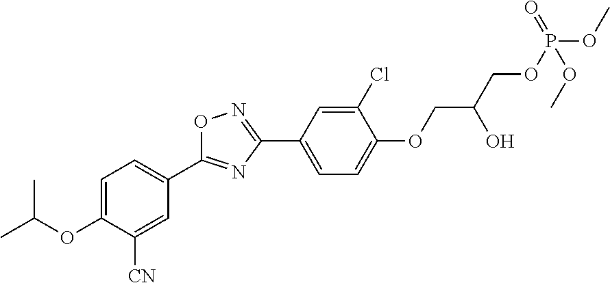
C1=C(OC(C)C)C([CN])=CC(C2=NC(C3=CC=C(OCC(COP(OC)(=O)OC)O)C(Cl)=C3)=NO2)=C1
